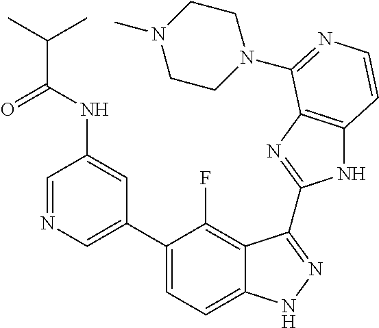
C1=C(C2=CC=C3C(=C2F)C(C2=NC4=C(N2)C=CN=C4N2CCN(C)CC2)=NN3)C=C(NC(C(C)C)=O)C=N1
